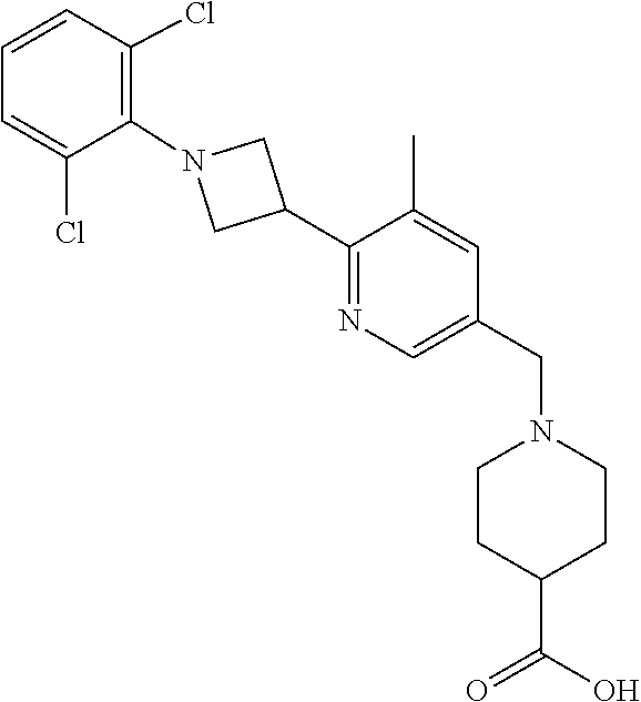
C1(C)=CC(CN2CCC(C(=O)O)CC2)=CN=C1C1CN(C2=C(Cl)C=CC=C2Cl)C1
